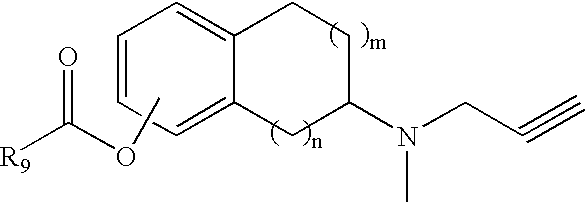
C12=CC=CC=C1CCC(N(CC#C)C)C2.COC([R9])=O
